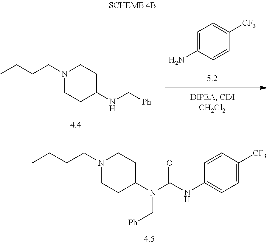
C1=C(N)C=CC([CF3])=C1.N1(CCCC)CCC(NC[Ph])CC1.N1(CCCC)CCC(N(C(NC2=CC=C([CF3])C=C2)=O)C[Ph])CC1
